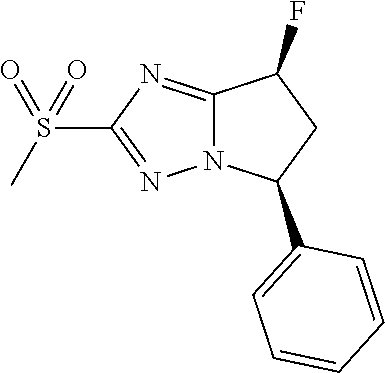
C1(S(C)(=O)=O)=NN2C(=N1)C(F)CC2C1=CC=CC=C1
